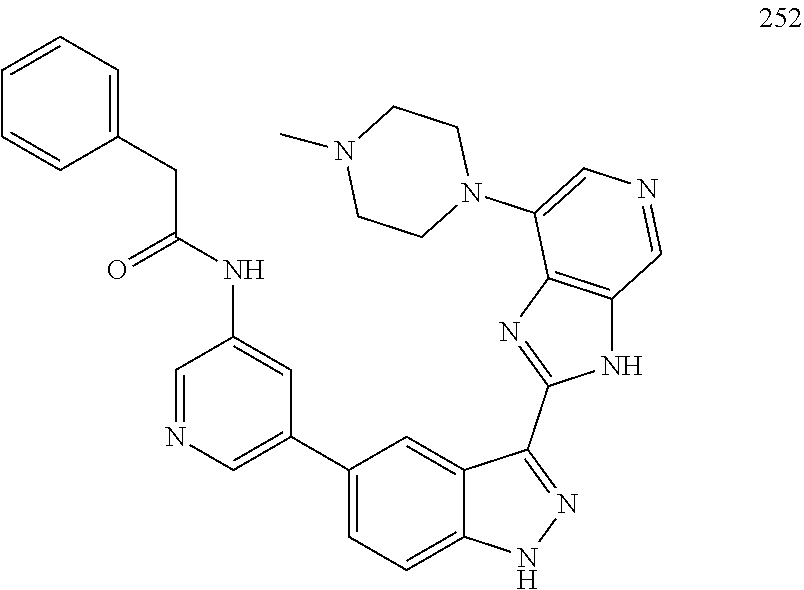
C1(CC(NC2=CC(C3=CC=C4C(=C3)C(C3=NC5=C(N3)C=NC=C5N3CCN(C)CC3)=NN4)=CN=C2)=O)=CC=CC=C1
